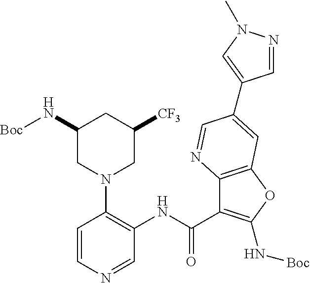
C1=CN=CC(NC(C2=C(N[Boc])OC3=C2N=CC(C2=CN(C)N=C2)=C3)=O)=C1N1CC(N[Boc])CC([CF3])C1
